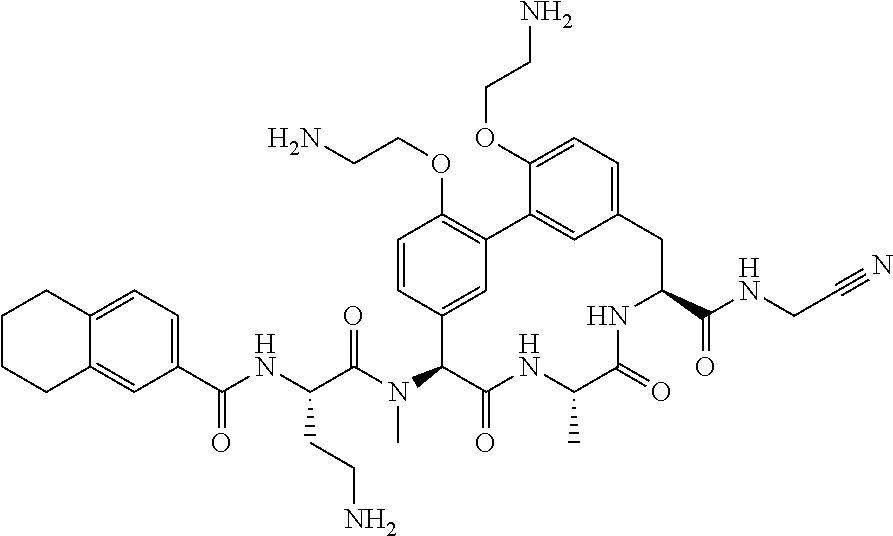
C12=CC=C(C(=O)NC(CCN)C(=O)N(C)C3C4=CC(=C(OCCN)C=C4)C4=CC(=CC=C4OCCN)CC(C(=O)NCC#N)NC(=O)C(C)NC3=O)C=C1CCCC2
